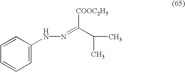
C1=CC(NN=C([COOC2H5])C(C)C)=CC=C1
